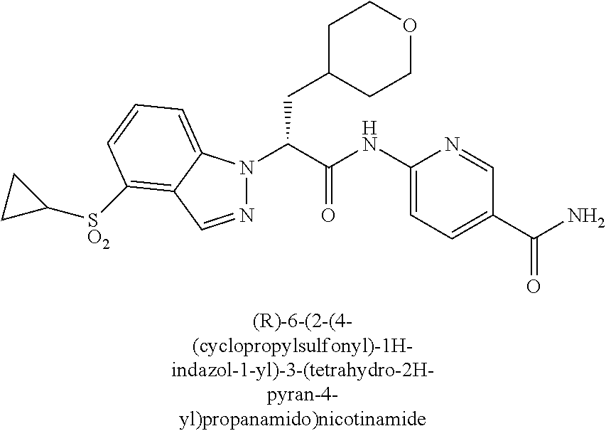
C1C(CC(N2N=CC3=C([SO2]C4CC4)C=CC=C23)C(NC2=CC=C(C(N)=O)C=N2)=O)CCOC1
